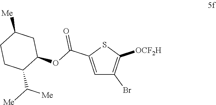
C1=C(C(OC2CC([Me])CCC2C([Me])[Me])=O)SC([OCF2H])=C1Br
